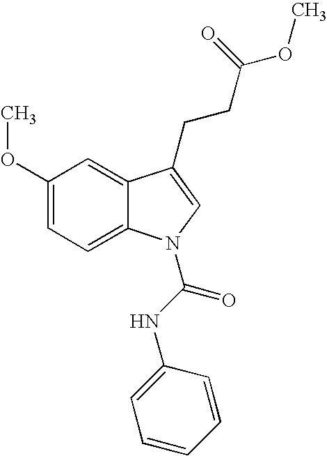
C1(OC)=CC=C2C(=C1)C(CCC(OC)=O)=CN2C(NC1=CC=CC=C1)=O
